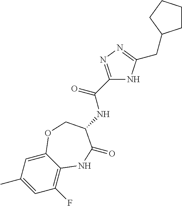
C1(F)=C2C(=CC(C)=C1)OCC(NC(C1=NN=C(CC3CCCC3)N1)=O)C(=O)N2
